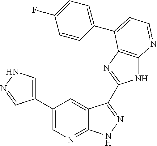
C1(C2=CN=C3C(=C2)C(C2=NC4=C(N2)N=CC=C4C2=CC=C(F)C=C2)=NN3)=CNN=C1
